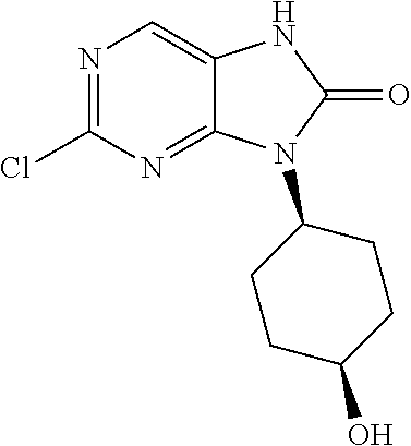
C12=NC(Cl)=NC=C1NC(=O)N2C1CCC(O)CC1
